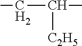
CCC(C)[C2H5]
